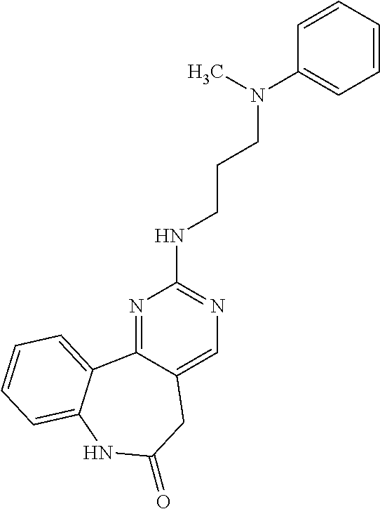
N1=C2C(=CN=C1NCCCN(C)C1=CC=CC=C1)CC(=O)NC1=CC=CC=C21
